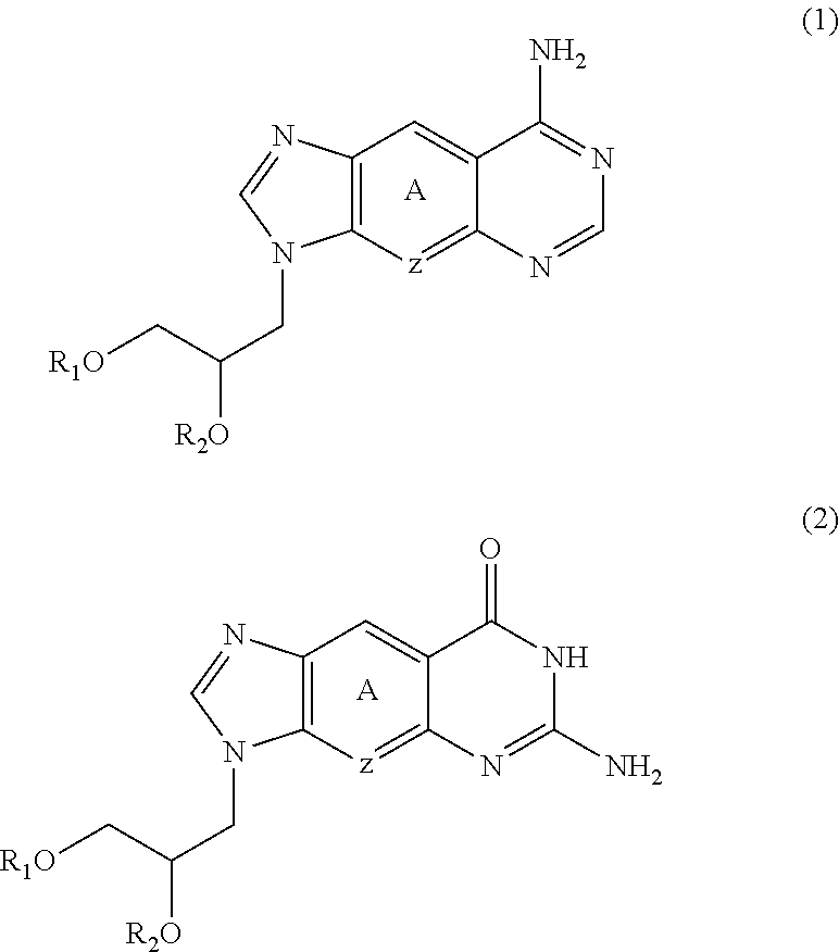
C12=C(N=CN1CC(C[R1O])[R2O])C=C1C(=[z]2)N=CN=C1N.[A].C12=C(N=CN1CC(C[R1O])[R2O])C=C1C(=[z]2)N=C(N)NC1=O.[A]
